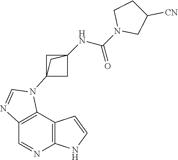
C1=NC2=C(C3=C1N=CN3C13CC(NC(N4CC([CN])CC4)=O)(C1)C3)C=CN2
